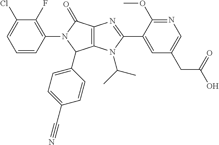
C1=CC(N2C(=O)C3=C(C2C2=CC=C(C#N)C=C2)N(C(C)C)C(C2=CC(CC(O)=O)=CN=C2OC)=N3)=C(F)C(Cl)=C1
